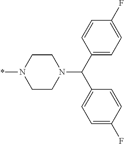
*N1CCN(C(C2=CC=C(F)C=C2)C2=CC=C(F)C=C2)CC1
